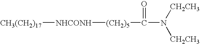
[CH3(CH2)17][NHCONH][(CH2)5]C(=O)N([CH2CH3])[CH2CH3]
